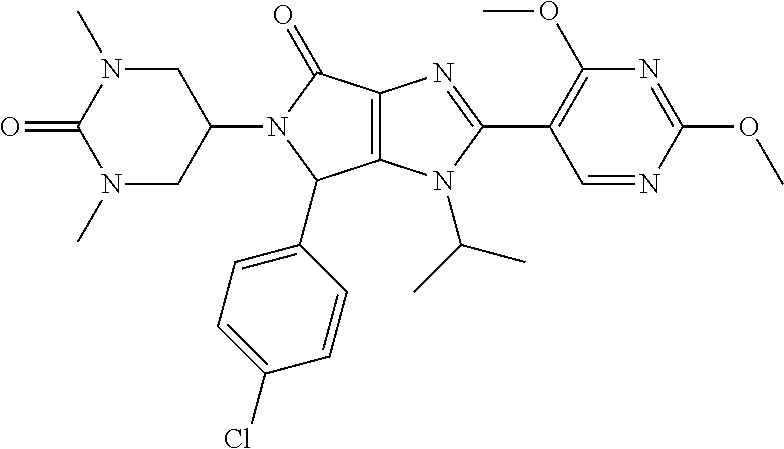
C12=C(N(C(C)C)C(C3=C(OC)N=C(OC)N=C3)=N1)C(C1=CC=C(Cl)C=C1)N(C1CN(C)C(=O)N(C)C1)C2=O
